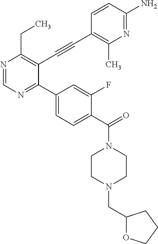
N1=CN=C(C2=CC=C(C(=O)N3CCN(CC4OCCC4)CC3)C(F)=C2)C(C#CC2=C(C)N=C(N)C=C2)=C1CC
